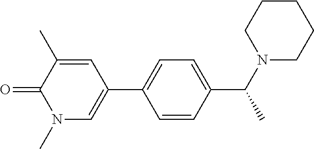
O=C1C(C)=CC(C2=CC=C(C(N3CCCCC3)C)C=C2)=CN1C
